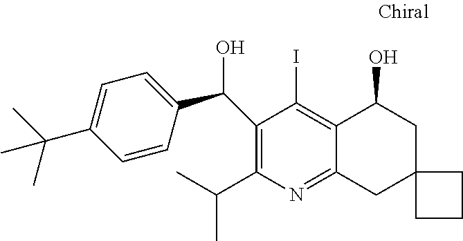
C1(C(C2=CC=C(C(C)(C)C)C=C2)O)=C(C(C)C)N=C2C(=C1I)C(O)CC1(C2)CCC1
